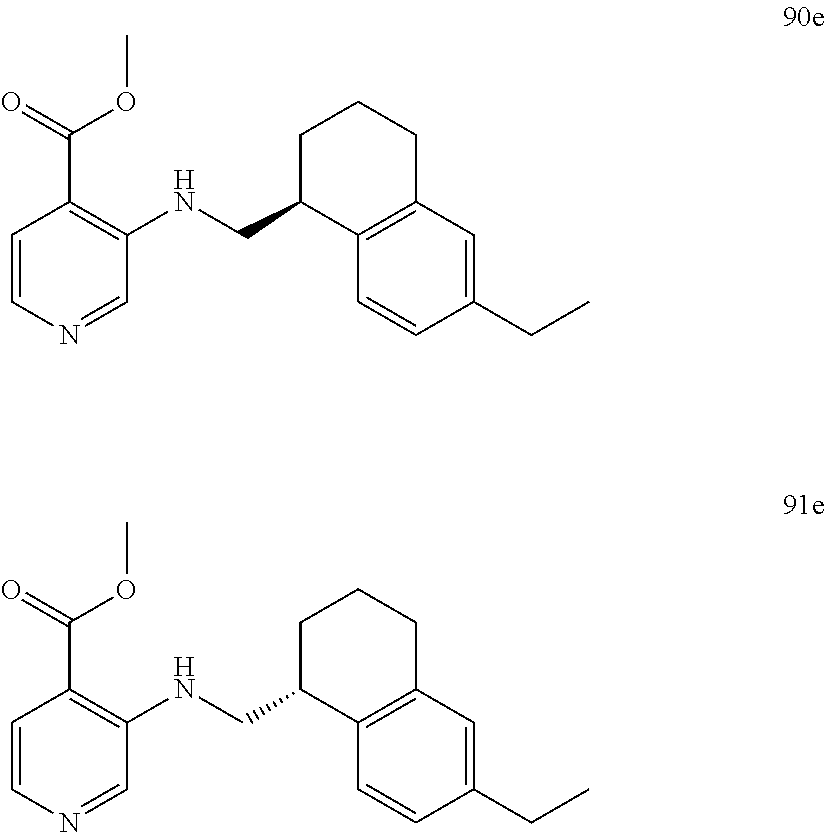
C1=CC(CC)=CC2=C1C(CNC1=C(C(OC)=O)C=CN=C1)CCC2.C1=CC(CC)=CC2=C1C(CNC1=C(C(OC)=O)C=CN=C1)CCC2
